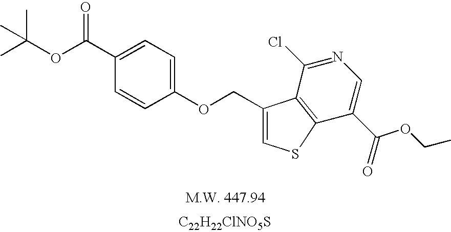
[C22H22ClNO5S].C1=CC(OCC2=CSC3=C2C(Cl)=NC=C3C(=O)OCC)=CC=C1C(OC(C)(C)C)=O
